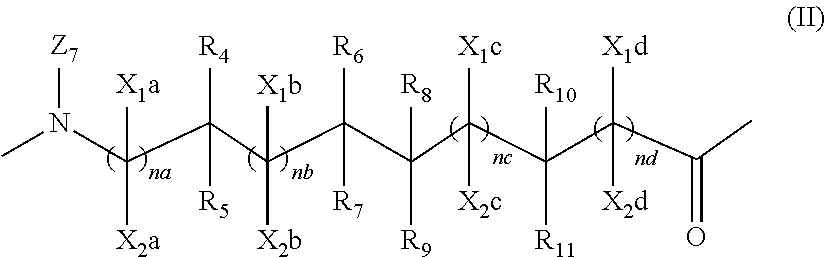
CN(C(C(C(C(C(C(C(C(C(=O)C)([X1d])[X2d])([R10])[R11])([X1c])[X2c])([R8])[R9])([R6])[R7])([X1b])[X2b])([R4])[R5])([X1a])[X2a])[Z7]
